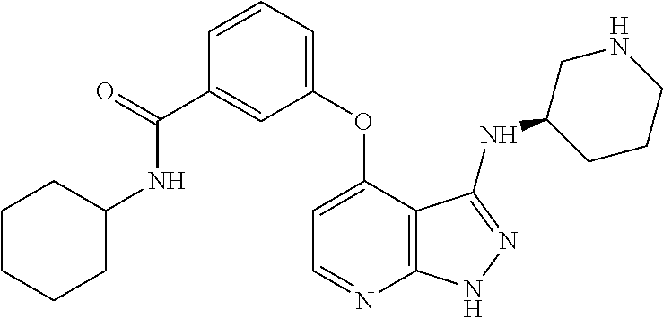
C1CCCC(NC(C2=CC(OC3=CC=NC4=C3C(NC3CCCNC3)=NN4)=CC=C2)=O)C1
